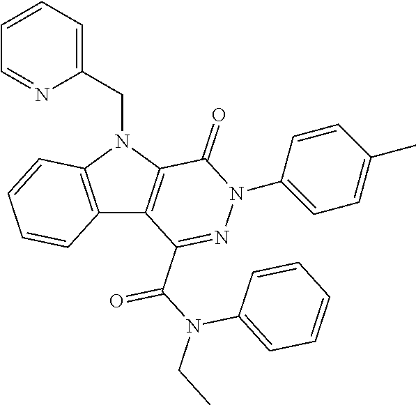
C12=C(N(CC3=CC=CC=N3)C3=C1C(C(N(CC)C1=CC=CC=C1)=O)=NN(C1=CC=C(C)C=C1)C3=O)C=CC=C2
